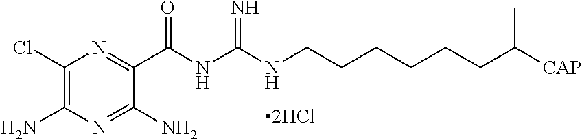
C1(Cl)=C(N)N=C(N)C(C(NC(=N)NCCCCCCC([CAP])C)=O)=N1
